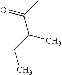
C(C(C)=O)(CC)C
